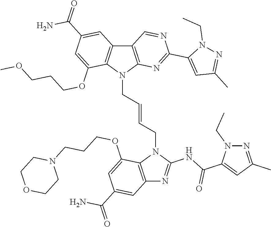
C12=C(N(CC=CCN3C4=C(N=C3NC(C3=CC(C)=NN3CC)=O)C=C(C(=O)N)C=C4OCCCN3CCOCC3)C3=C1C=C(C(=O)N)C=C3OCCCOC)N=C(C1=CC(C)=NN1CC)N=C2
